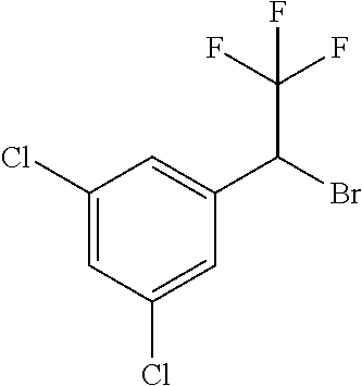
C1(Cl)=CC(Cl)=CC(C(Br)C(F)(F)F)=C1
